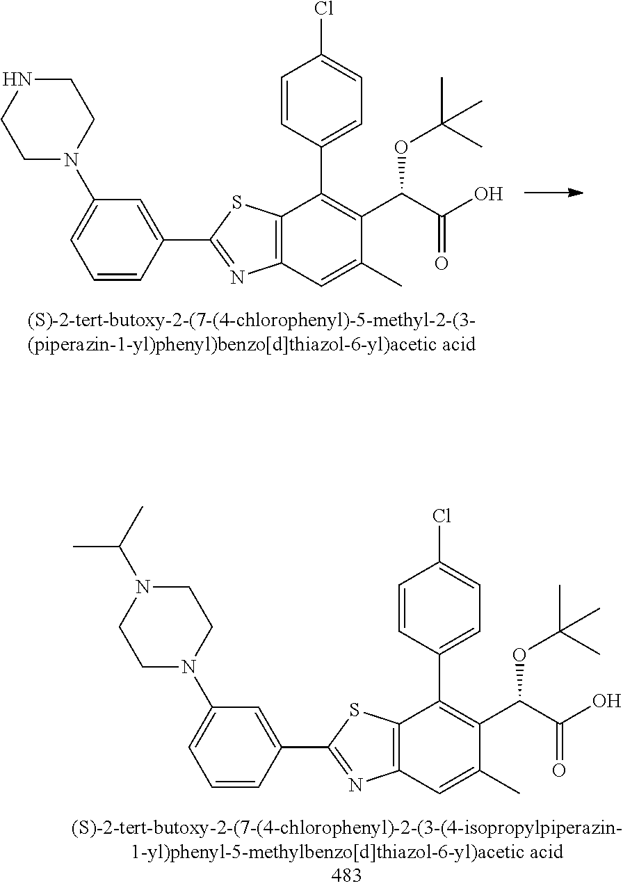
C1=CC(C2=NC3=C(C(C4=CC=C(Cl)C=C4)=C(C(C(O)=O)OC(C)(C)C)C(C)=C3)S2)=CC(N2CCN(C(C)C)CC2)=C1.C1=CC(C2=NC3=C(C(C4=CC=C(Cl)C=C4)=C(C(C(O)=O)OC(C)(C)C)C(C)=C3)S2)=CC(N2CCNCC2)=C1
